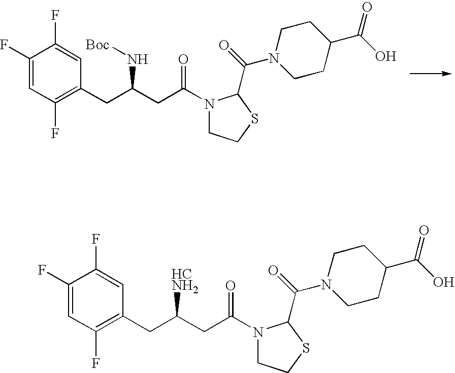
C1(F)=CC(F)=C(CC(CC(=O)N2CCSC2C(=O)N2CCC(C(=O)O)CC2)N[Boc])C=C1F.C1(F)=CC(F)=C(CC(CC(=O)N2CCSC2C(=O)N2CCC(C(=O)O)CC2)[HCNH2])C=C1F
